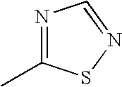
N1=C(C)SN=C1
